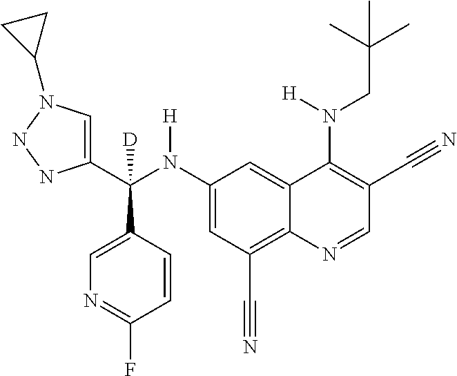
C1(N(C(C2=CN(C3CC3)NN2)(C2=CN=C(F)C=C2)[D])[H])=CC(C#N)=C2C(=C1)C(N(CC(C)(C)C)[H])=C(C#N)C=N2
